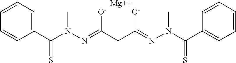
C1=CC=C(C(N(N=C(CC(=NN(C(C2=CC=CC=C2)=S)C)[O-])[O-])C)=S)C=C1.[Mg]
